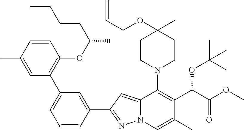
C1=CC(C)=CC(C2=CC=CC(C3=NN4C(=C3)C(N3CCC(C)(OCC=C)CC3)=C(C(C(OC)=O)OC(C)(C)C)C(C)=C4)=C2)=C1OC(C)CCC=C
